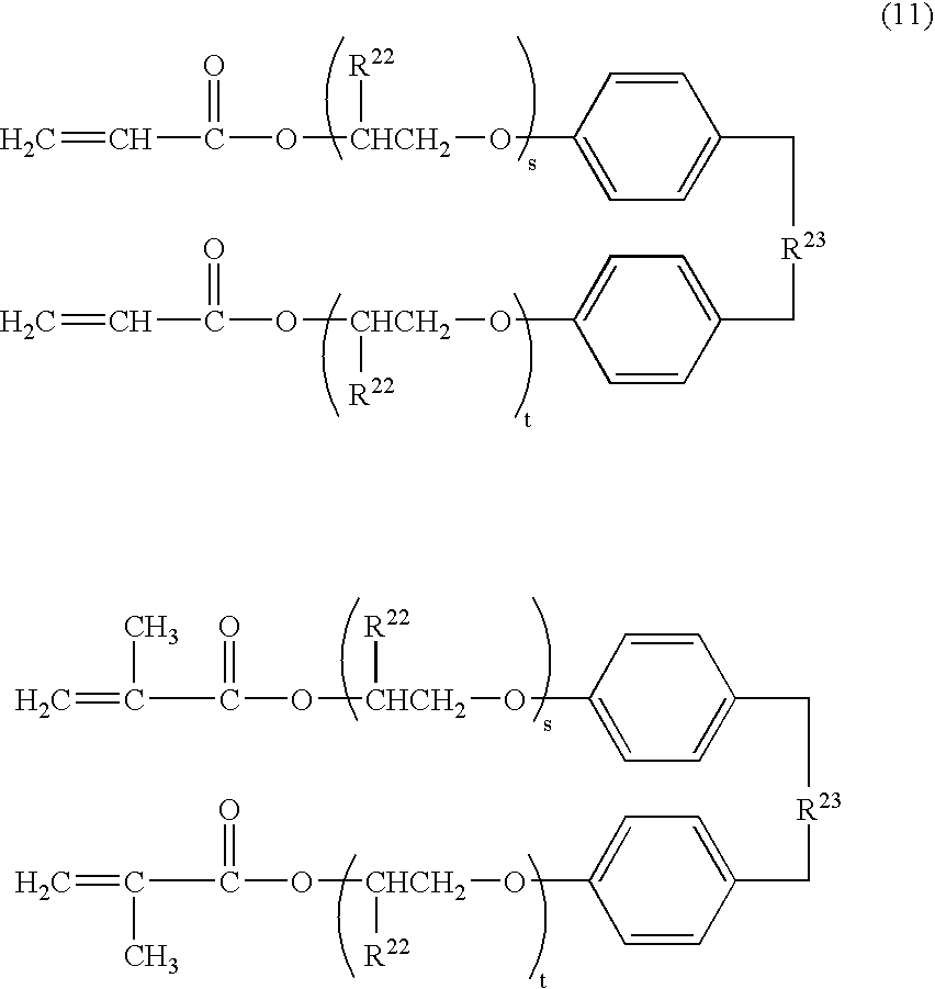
C=CC(O[CHCH2]([R22])OC1=CC=C(C[R23]CC2=CC=C(O[CHCH2](OC(C=C)=O)[R22])C=C2)C=C1)=O.C=C(C(O[CHCH2]([R22])OC1=CC=C(C[R23]CC2=CC=C(O[CHCH2](OC(C(=C)C)=O)[R22])C=C2)C=C1)=O)C
